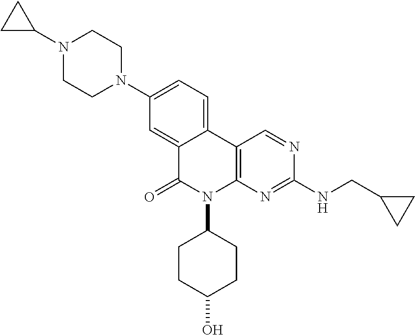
N1(C2CC2)CCN(C2=CC=C3C(=C2)C(=O)N(C2CCC(O)CC2)C2=C3C=NC(NCC3CC3)=N2)CC1
